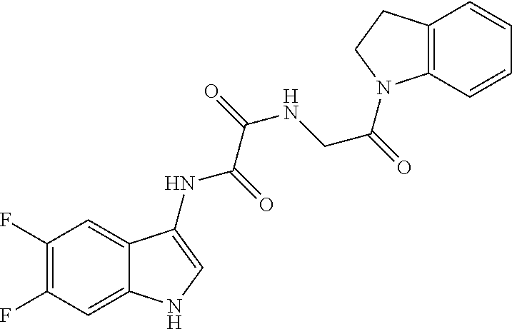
C1(F)=C(F)C=C2C(=C1)C(NC(=O)C(=O)NCC(N1C3=C(CC1)C=CC=C3)=O)=CN2
